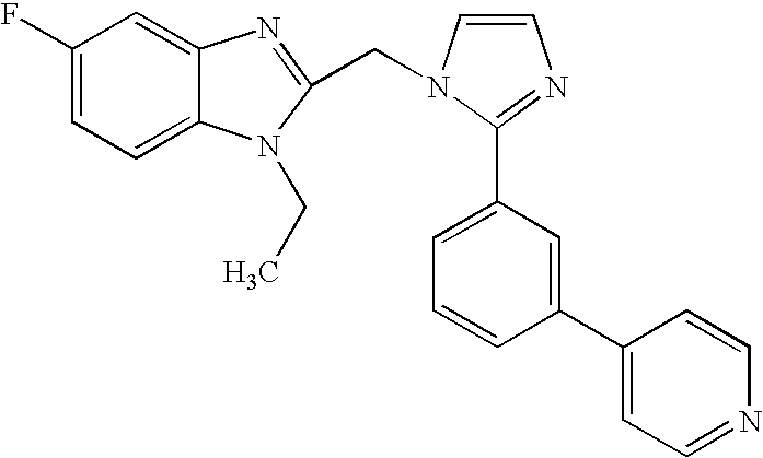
C1(F)=CC=C2C(=C1)N=C(CN1C=CN=C1C1=CC=CC(C3=CC=NC=C3)=C1)N2CC
